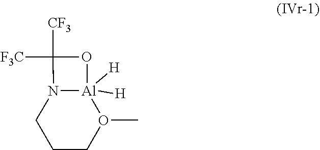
N12[Al]([H])([H])(OC1([CF3])[F3C])O(C)CCC2
